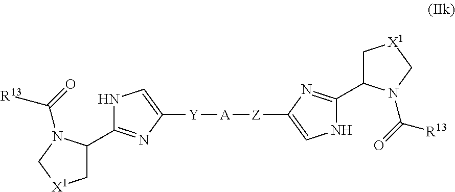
N1C=C([Y][A][Z]C2=CNC(C3C[X1]CN3C(=O)[R13])=N2)N=C1C1C[X1]CN1C(=O)[R13]
